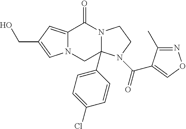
N12C(=CC(CO)=C1)C(=O)N1C(C3=CC=C(Cl)C=C3)(C2)N(C(=O)C2=CON=C2C)CC1
